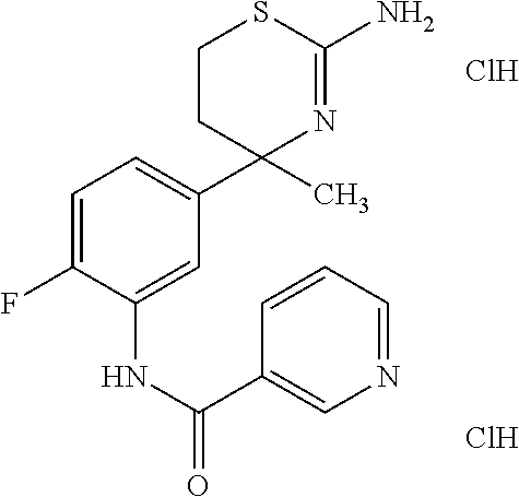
C1CC(C2=CC=C(F)C(NC(C3=CN=CC=C3)=O)=C2)(C)N=C(N)S1.Cl.Cl
